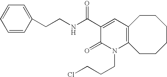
C12=C(CCCCCC1)N(CCCCl)C(=O)C(C(=O)NCCC1=CC=CC=C1)=C2
